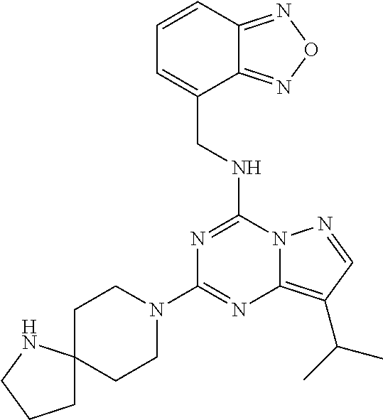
N1=C(NCC2=CC=CC3=NON=C32)N2C(=C(C(C)C)C=N2)N=C1N1CCC2(CC1)CCCN2
